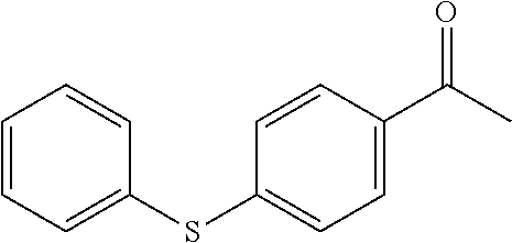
C1=CC=C(SC2=CC=C(C(C)=O)C=C2)C=C1
